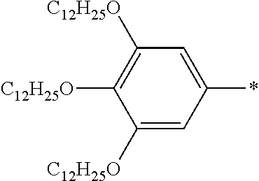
C1([C12H25O])=CC(*)=CC([C12H25O])=C1[C12H25O]
